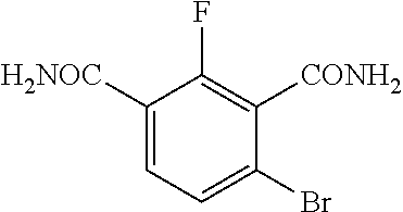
C1([H2NOC])=CC=C(Br)C([CONH2])=C1F
